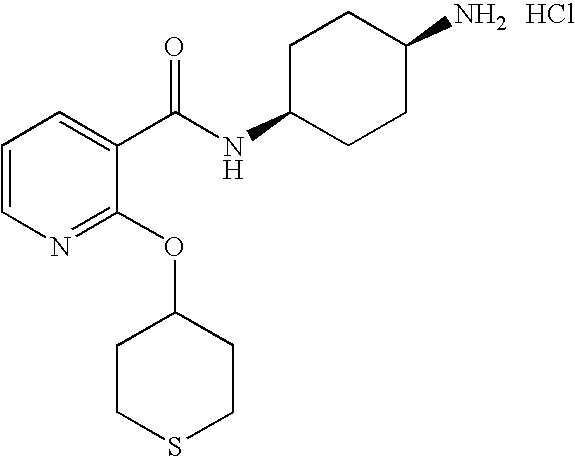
C1C(NC(C2=CC=CN=C2OC2CCSCC2)=O)CCC(N)C1.Cl
